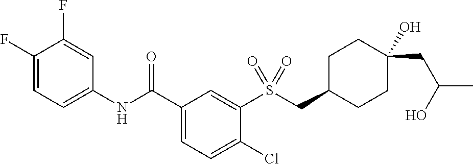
C1(F)=CC=C(NC(C2=CC=C(Cl)C(S(CC3CCC(O)(CC(C)O)CC3)(=O)=O)=C2)=O)C=C1F
